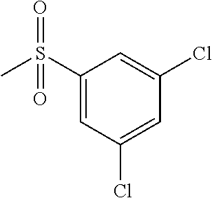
CS(C1=CC(Cl)=CC(Cl)=C1)(=O)=O
